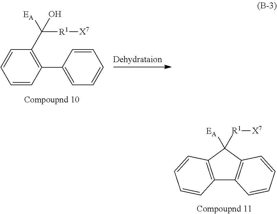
C1=CC(C2=CC=CC=C2)=C(C([EA])([R1][X7])O)C=C1.C12=C(C([EA])([R1][X7])C3=C1C=CC=C3)C=CC=C2
